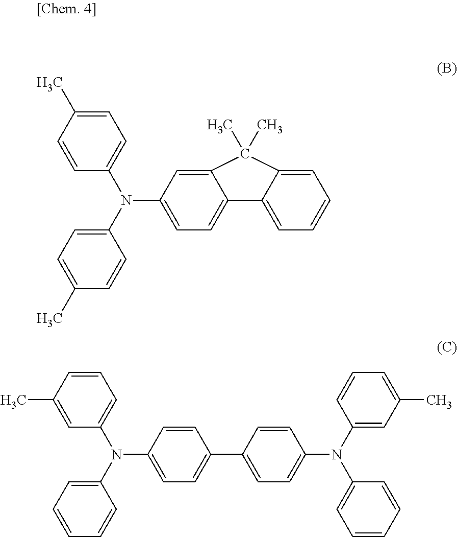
C1=C(C)C=CC(N(C2=CC=C(C)C=C2)C2=CC=C3C(=C2)C(C)(C)C2=CC=CC=C32)=C1.C1=CC(C)=CC(N(C2=CC=CC=C2)C2=CC=C(C3=CC=C(N(C4=CC(C)=CC=C4)C4=CC=CC=C4)C=C3)C=C2)=C1
